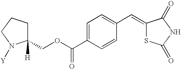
C1C(COC(C2=CC=C(C=C3SC(=O)NC3=O)C=C2)=O)([H])N([Y])CC1
